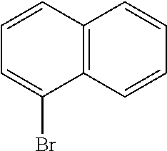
C1=CC2=C(C(Br)=C1)C=CC=C2
